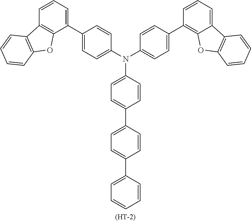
N(C1=CC=C(C2=CC=C(C3=CC=CC=C3)C=C2)C=C1)(C1=CC=C(C2=C3C(=CC=C2)C2=C(O3)C=CC=C2)C=C1)C1=CC=C(C2=CC=CC3=C2OC2=C3C=CC=C2)C=C1.[(HT-2)]
